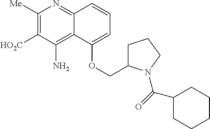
C1([Me])=C([HO2C])C(N)=C2C(=N1)C=CC=C2OCC1CCCN1C(=O)C1CCCCC1
